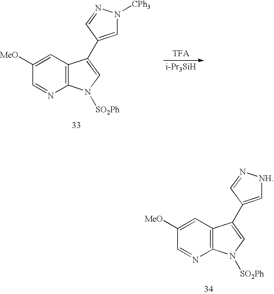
C1=C([MeO])C=NC2=C1C(C1=C[NH]N=C1)=CN2[SO2Ph].[i-Pr3SiH].C1=C([MeO])C=NC2=C1C(C1=CN([CPh3])N=C1)=CN2[SO2Ph]
